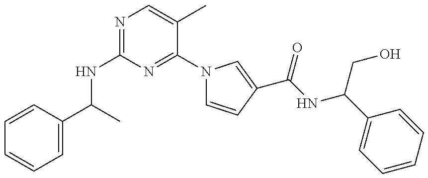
C(NC1=NC=C(C)C(N2C=CC(C(=O)NC(CO)C3=CC=CC=C3)=C2)=N1)(C1=CC=CC=C1)C
